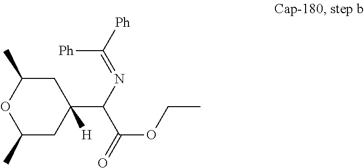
O1C(C)CC(C(N=C([Ph])[Ph])C(=O)OCC)([H])CC1C
